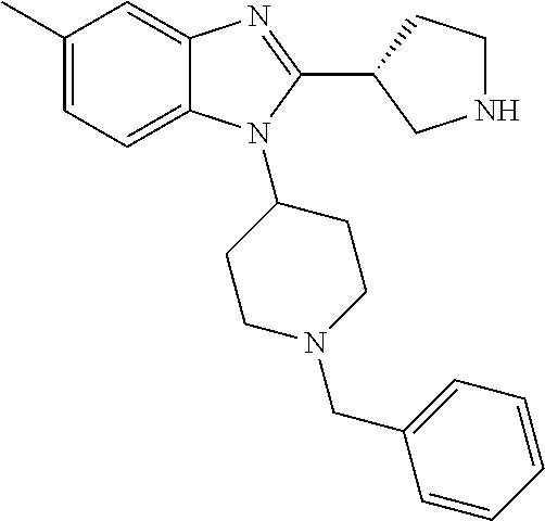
C1(C)=CC=C2C(=C1)N=C(C1CNCC1)N2C1CCN(CC2=CC=CC=C2)CC1
